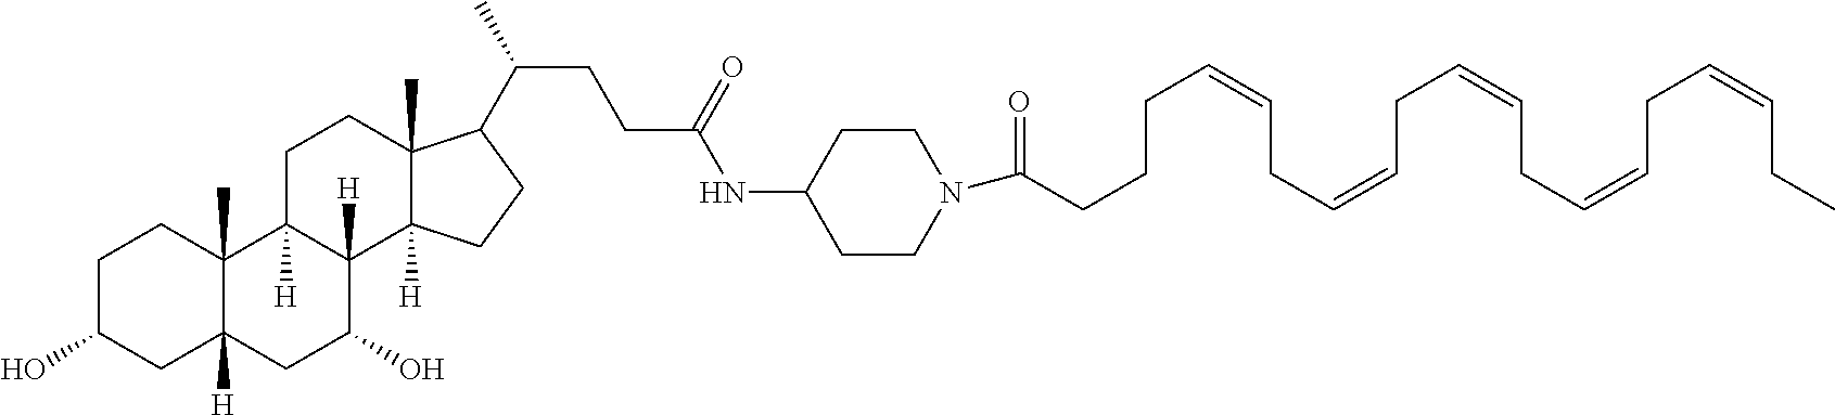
C1C(O)CC2([H])C(C)(C1)C1([H])C([H])(C(O)C2)C2([H])C(C)(CC1)C(C(CCC(NC1CCN(C(=O)CCCC=CCC=CCC=CCC=CCC=CCC)CC1)=O)C)CC2
